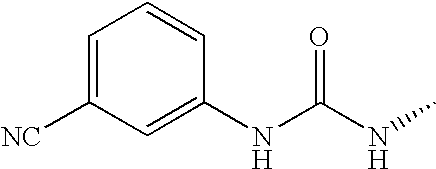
C1=CC(NC(NC)=O)=CC([NC])=C1
